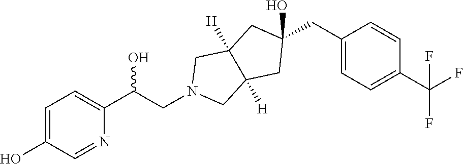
C1=C(O)C=NC(C(CN2CC3([H])C([H])(C2)CC(O)(CC2=CC=C(C(F)(F)F)C=C2)C3)O)=C1
